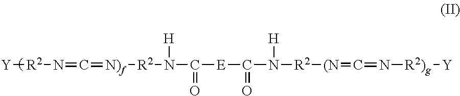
[Y][R2]N=C=[N)f][R2]N([H])C(=O)[E]C(=O)N([H])[R2][(N]=C=N[R2)g][Y]
